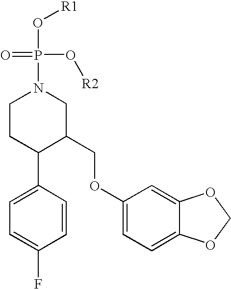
C1CC(C2=CC=C(F)C=C2)C(COC2=CC=C3C(=C2)OCO3)CN1P(=O)(O[R2])O[R1]
